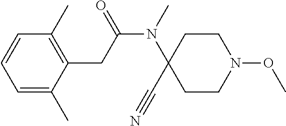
C1=CC=C(C)C(CC(N(C2(C#N)CCN(OC)CC2)C)=O)=C1C
